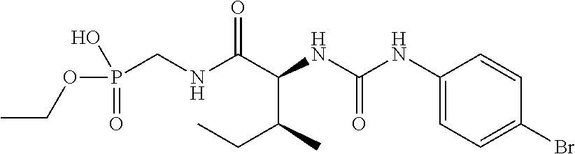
N(C(C(NC(NC1=CC=C(Br)C=C1)=O)C(CC)C)=O)CP(OCC)(=O)O
